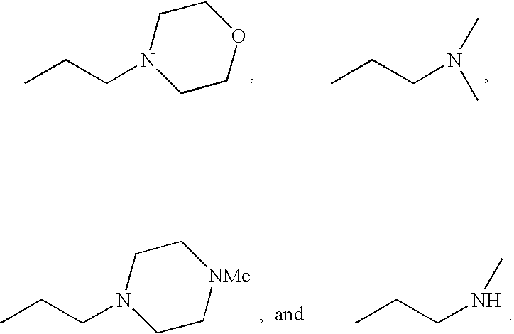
CCCN1CCOCC1.CCCN(C)C.CCCN1CC[NMe]CC1.CCCNC
